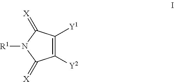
C1([Y2])=C([Y1])C(=[X])N([R1])C1=[X]
